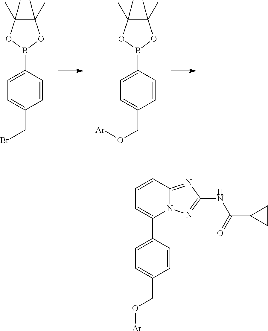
C1(C2=CC=CC3=NC(NC(=O)C4CC4)=NN23)=CC=C(CO[Ar])C=C1.C1(B2OC(C)(C)C(C)(C)O2)=CC=C(CBr)C=C1.C1(B2OC(C)(C)C(C)(C)O2)=CC=C(CO[Ar])C=C1
